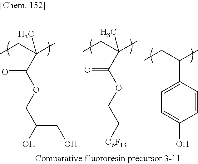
CCC(C)(C)C(OCC(CO)O)=O.CCC(C)(C)C(OCC[C6F13])=O.CCC(C)C1=CC=C(O)C=C1
